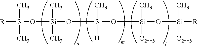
[R][Si](O[Si](O[Si](O[Si](O[Si]([R])(C)[C2H5])(C)[C2H5])(C)[H])(C)C)(C)C
